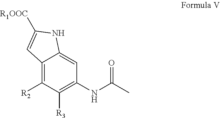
C12=C([R2])C([R3])=C(NC(=O)C)C=C1NC([R1OOC])=C2
